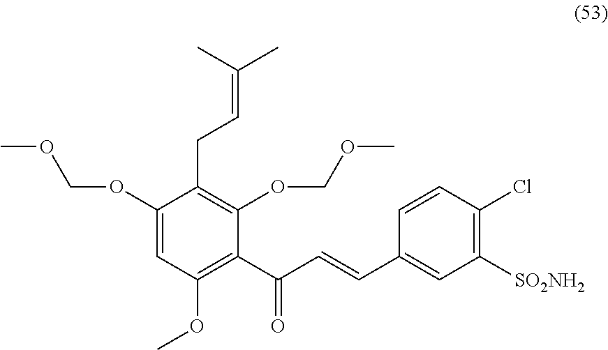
C1(OCOC)=CC(OC)=C(C(=O)C=CC2=CC([SO2NH2])=C(Cl)C=C2)C(OCOC)=C1CC=C(C)C
